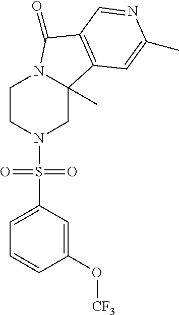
C1CN(S(C2=CC=CC(O[CF3])=C2)(=O)=O)CC2(C)N1C(=O)C1=C2C=C(C)N=C1
